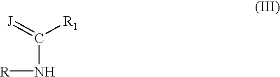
C(N[R])(=[J])[R1]
